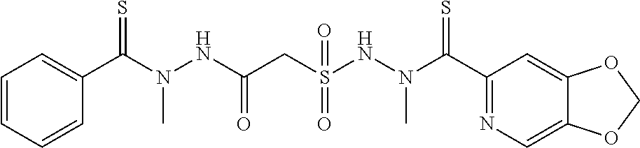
C1(C(N(NC(CS(NN(C(C2=NC=C3C(=C2)OCO3)=S)C)(=O)=O)=O)C)=S)=CC=CC=C1
